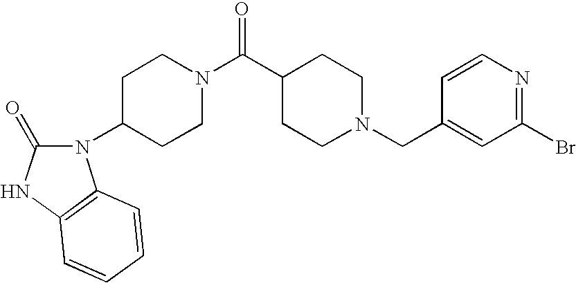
C1(Br)=NC=CC(CN2CCC(C(N3CCC(N4C(=O)NC5=C4C=CC=C5)CC3)=O)CC2)=C1
